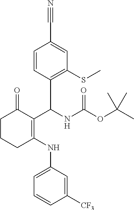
C1=CC(C(C2=C(NC3=CC=CC([CF3])=C3)CCCC2=O)NC(OC(C)(C)C)=O)=C(SC)C=C1C#N
